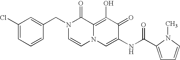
C1(Cl)=CC=CC(CN2C=CN3C(=C(O)C(=O)C(NC(=O)C4=CC=CN4C)=C3)C2=O)=C1
